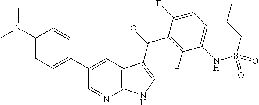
C12=C(C=C(C3=CC=C(N(C)C)C=C3)C=N1)C(C(=O)C1=C(F)C(NS(CCC)(=O)=O)=CC=C1F)=CN2
